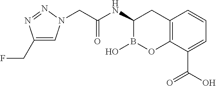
C1(CF)=CN(CC(NC2B(O)OC3=C(C2)C=CC=C3C(O)=O)=O)N=N1
